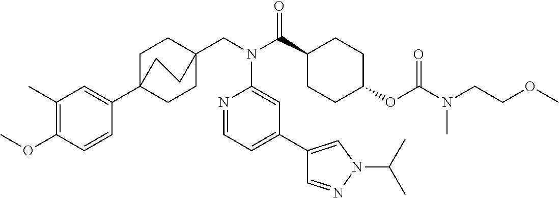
C1(C)=C(OC)C=CC(C23CCC(CN(C(C4CCC(OC(N(CCOC)C)=O)CC4)=O)C4=CC(C5=CN(C(C)C)N=C5)=CC=N4)(CC2)CC3)=C1
